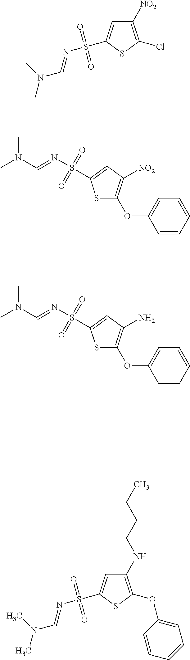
C1([NO2])=C(Cl)SC(S(N=CN(C)C)(=O)=O)=C1.C1=CC=CC=C1OC1=C([NO2])C=C(S(N=CN(C)C)(=O)=O)S1.C1=CC=CC=C1OC1=C(N)C=C(S(N=CN(C)C)(=O)=O)S1.C1(NCCCC)=C(OC2=CC=CC=C2)SC(S(N=CN(C)C)(=O)=O)=C1
